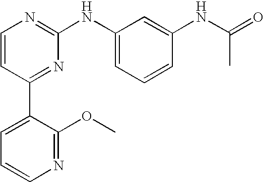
N1=C(OC)C(C2=NC(NC3=CC=CC(NC(=O)C)=C3)=NC=C2)=CC=C1
